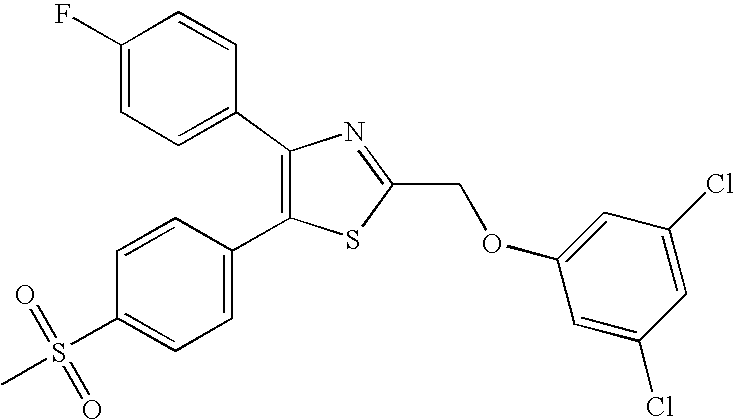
S(C1=CC=C(C2=C(C3=CC=C(F)C=C3)N=C(COC3=CC(Cl)=CC(Cl)=C3)S2)C=C1)(=O)(=O)C
